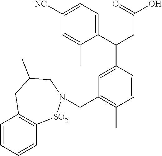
C1=CC=CC2=C1CC(C)CN(CC1=C(C)C=CC(C(C3=CC=C([NC])C=C3C)CC(O)=O)=C1)[SO2]2
